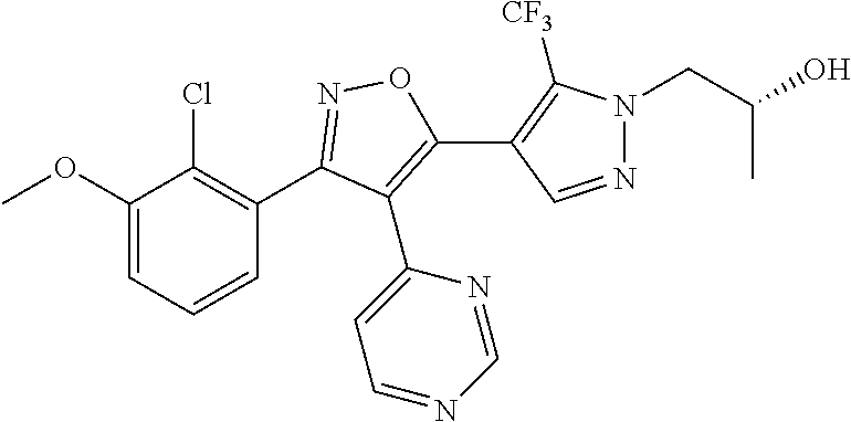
C1(OC)=CC=CC(C2=NOC(C3=C([CF3])N(CC(O)C)N=C3)=C2C2=CC=NC=N2)=C1Cl
